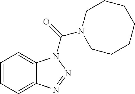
C1=CC=C2C(=C1)N(C(=O)N1CCCCCCC1)N=N2
